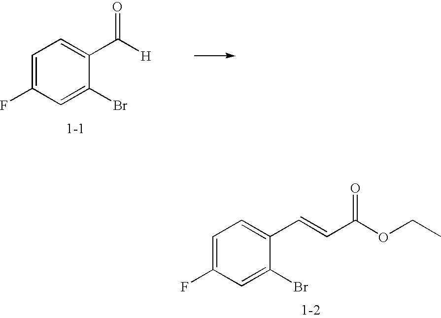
C1=C(F)C=C(Br)C(C([H])=O)=C1.C1=C(F)C=C(Br)C(C=CC(OCC)=O)=C1
